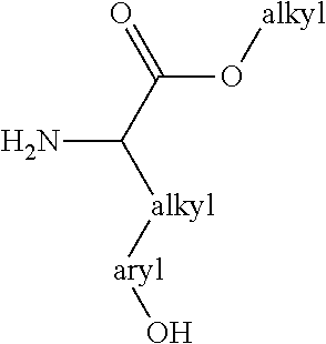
[alkyl]OC(C(N)[alkyl][aryl]O)=O
